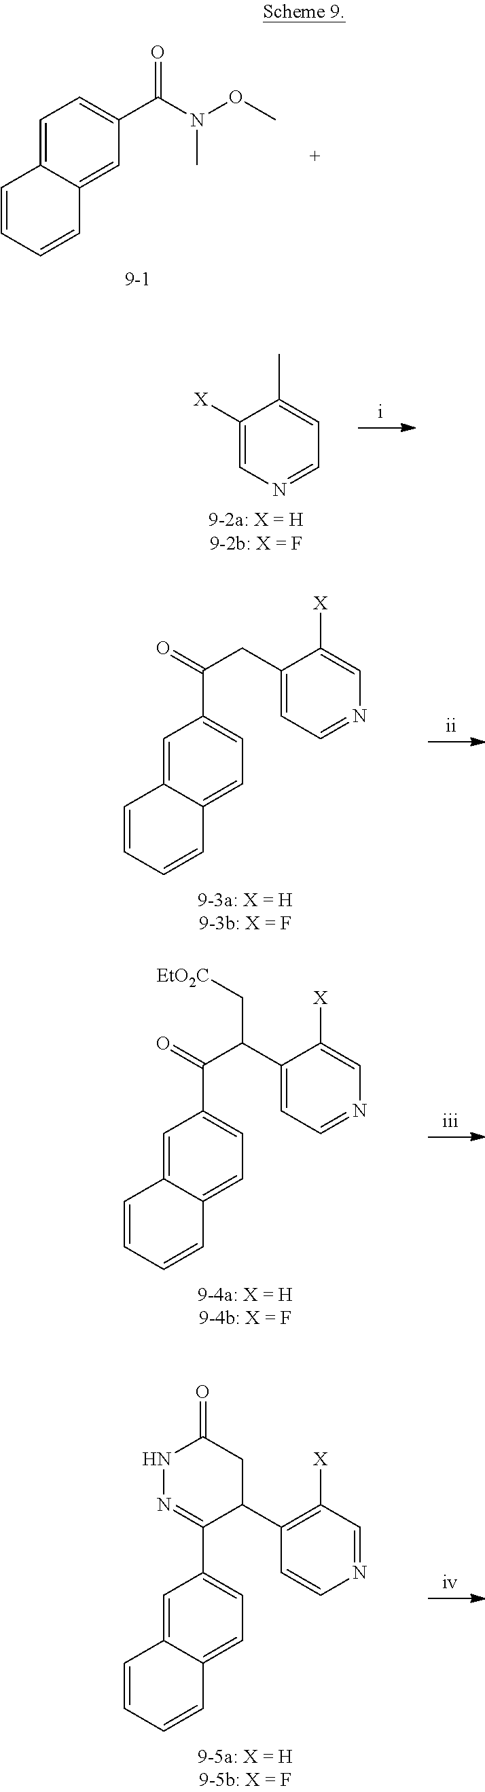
C1=C2C(=CC(C(N(OC)C)=O)=C1)C=CC=C2.C1([X])=CN=CC=C1C.C1=C2C(=CC=C1C(=O)CC1=CC=NC=C1[X])C=CC=C2.C1=C2C(=CC=C1C(=O)C(C1=CC=NC=C1[X])C[EtO2C])C=CC=C2.C1=C2C(=CC=C1C1=NNC(=O)CC1C1=C([X])C=NC=C1)C=CC=C2
